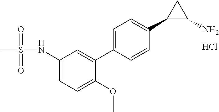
C1(NS(C)(=O)=O)=CC=C(OC)C(C2=CC=C(C3C(N)C3)C=C2)=C1.Cl
